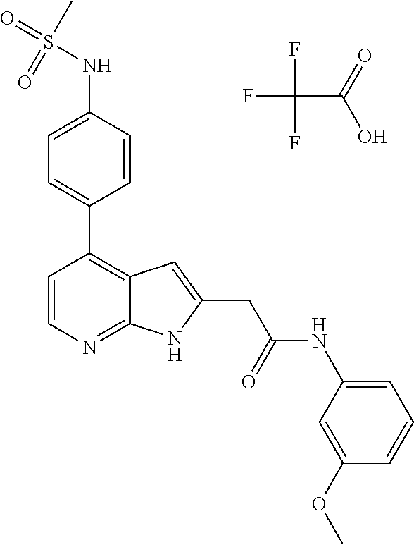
C1=C(NS(C)(=O)=O)C=CC(C2=C3C(=NC=C2)NC(CC(NC2=CC=CC(OC)=C2)=O)=C3)=C1.FC(F)(F)C(=O)O
